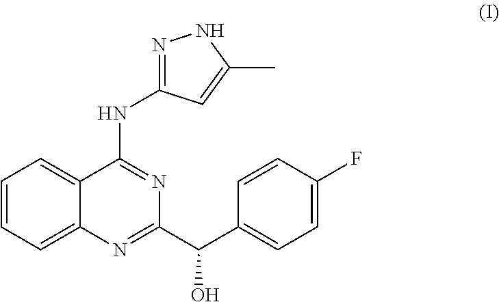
C1=CC=C2C(=C1)C(NC1=NNC(C)=C1)=NC(C(C1=CC=C(F)C=C1)O)=N2
